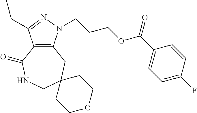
C12=C(N(CCCOC(C3=CC=C(F)C=C3)=O)N=C1CC)CC1(CNC2=O)CCOCC1
